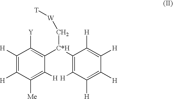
C1([H])=C([H])C([Me])=C([H])C([C*H](C2=C([H])C([H])=C([H])C([H])=C2[H])C[W][T])=C1[Y]
